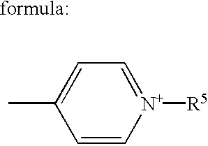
C1=C[N+]([R5])=CC=C1C
